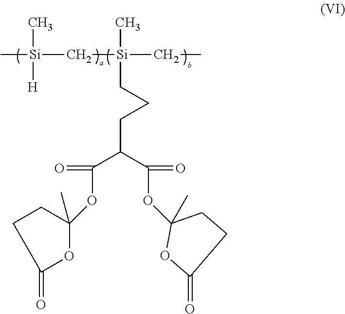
O(C(C(C(OC1(C)CCC(=O)O1)=O)CCC[Si](C[Si](C)([H])C)(CC)C)=O)C1(C)OC(=O)CC1
